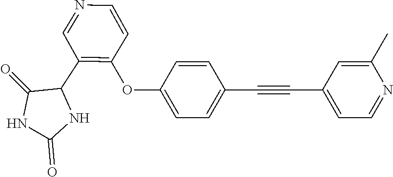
C1=CC(OC2=C(C3C(=O)NC(=O)N3)C=NC=C2)=CC=C1C#CC1=CC=NC(C)=C1
